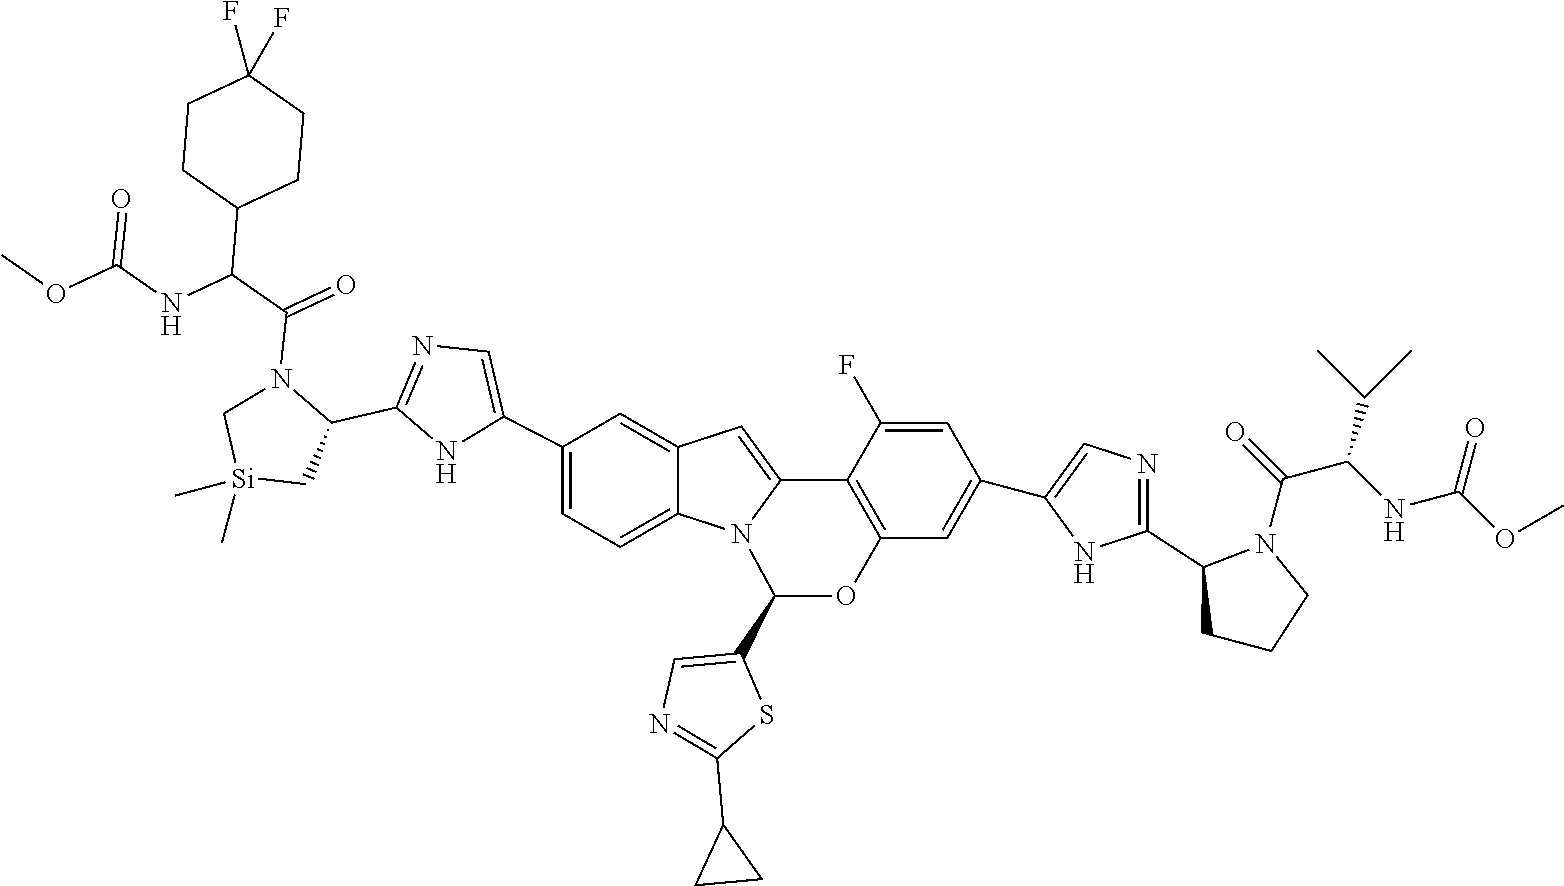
C1(C2=CN=C(C3N(C(C(NC(OC)=O)C4CCC(F)(F)CC4)=O)C[Si](C)(C)C3)N2)=CC=C2C(=C1)C=C1N2C(C2=CN=C(C3CC3)S2)OC2=C1C(F)=CC(C1=CN=C(C3N(C(C(NC(=O)OC)C(C)C)=O)CCC3)N1)=C2
